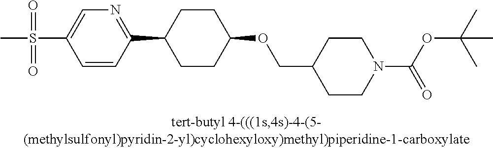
S(C1=CN=C(C2CCC(OCC3CCN(C(OC(C)(C)C)=O)CC3)CC2)C=C1)(=O)(=O)C
